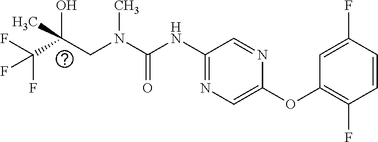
C(O)(CN(C)C(=O)NC1=NC=C(OC2=C(F)C=CC(F)=C2)N=C1)(C(F)(F)F)C
